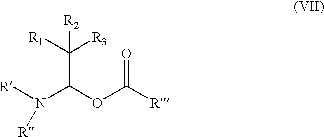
[R]N([R])C(OC([R])=O)C([R1])([R3])[R2]
